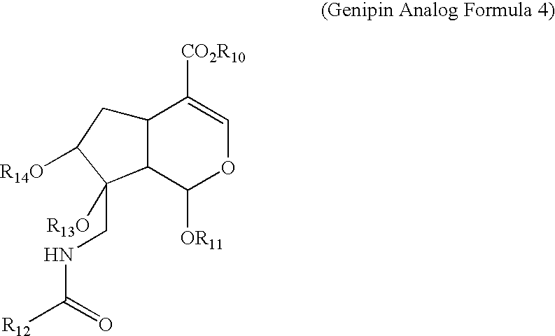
C12C(C([OR11])OC=C1[CO2R10])C([R13O])(CNC([R12])=O)C([R14O])C2
